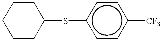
C1CCC(Sc2ccc([CF3])cc2)CC1
